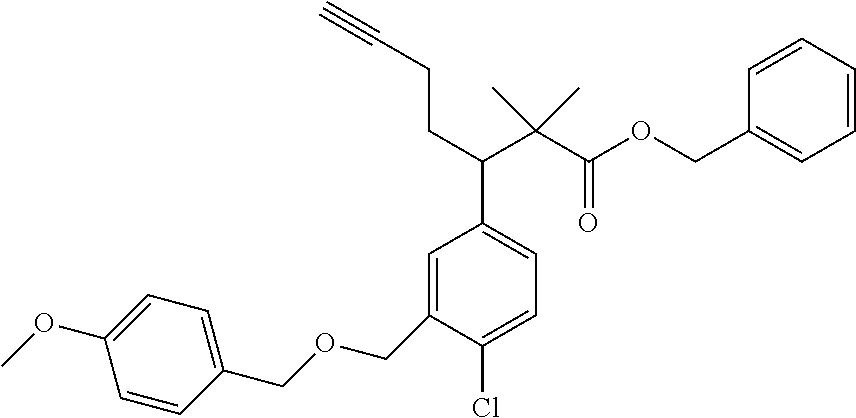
C1(COCC2=CC(C(CCC#C)C(C(OCC3=CC=CC=C3)=O)(C)C)=CC=C2Cl)=CC=C(OC)C=C1
